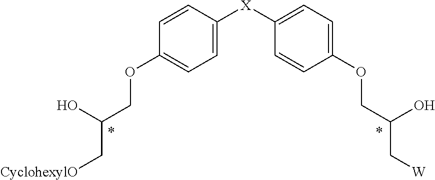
C1=CC([X]C2=CC=C(OCC(O)C[W])C=C2)=CC=C1OCC(O)C[CyclohexylO]
